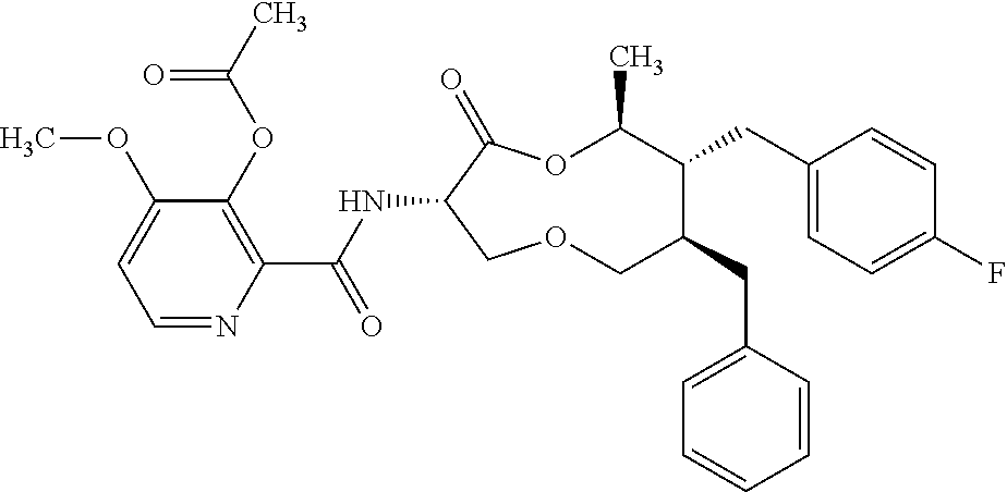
C1(OC)=CC=NC(C(NC2C(=O)OC(C)C(CC3=CC=C(F)C=C3)C(CC3=CC=CC=C3)COC2)=O)=C1OC(C)=O
